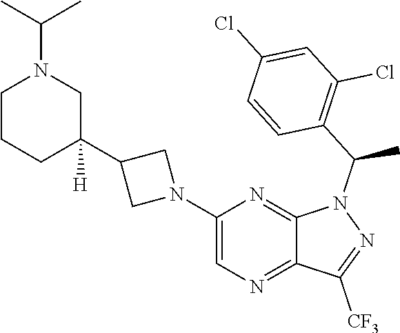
C1(N2CC(C3([H])CN(C(C)C)CCC3)C2)=CN=C2C(=N1)N(C(C1=C(Cl)C=C(Cl)C=C1)C)N=C2[CF3]
